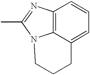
C12=C3C(=CC=C1)CCCN3C(C)=N2
